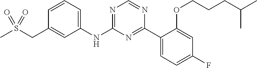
S(CC1=CC(NC2=NC=NC(C3=CC=C(F)C=C3OCCCC(C)C)=N2)=CC=C1)(C)(=O)=O
